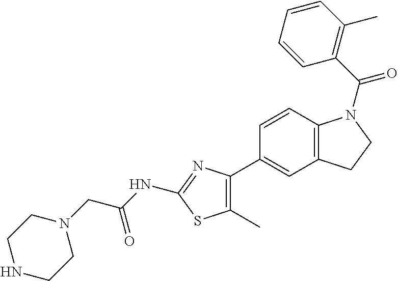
C1=CC2=C(C=C1C1=C(C)SC(NC(CN3CCNCC3)=O)=N1)CCN2C(C1=C(C)C=CC=C1)=O
